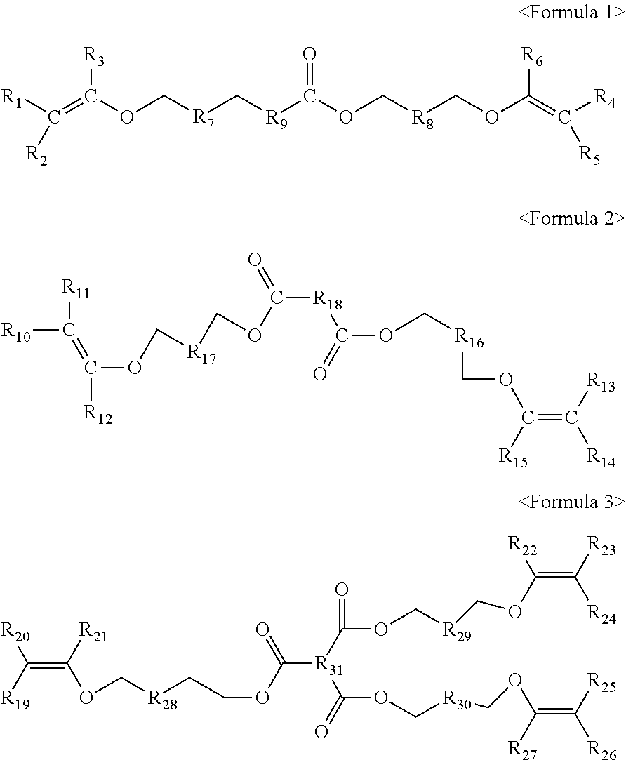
C(=C(OC[R7]C[R9]C(OC[R8]COC(=C([R4])[R5])[R6])=O)[R3])([R1])[R2].[R11]C([R10])=C(OC[R17]COC([R18]C(=O)OC[R16]COC([R15])=C([R14])[R13])=O)[R12].C(=C(OC[R28]CCOC(=O)[R31](C(=O)OC[R30]COC([R27])=C([R26])[R25])C(=O)OC[R29]COC([R22])=C([R23])[R24])[R21])([R20])[R19]
